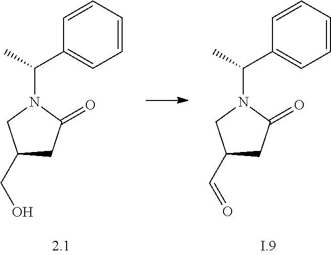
C1(CO)CC(=O)N(C(C)C2=CC=CC=C2)C1.C1(C=O)CC(=O)N(C(C)C2=CC=CC=C2)C1
